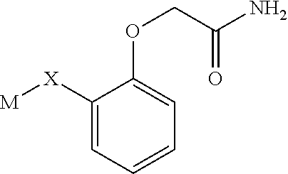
C1=C([X][M])C(OCC(N)=O)=CC=C1
